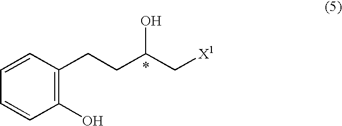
C1(O)=C(CCC(C[X1])O)C=CC=C1
